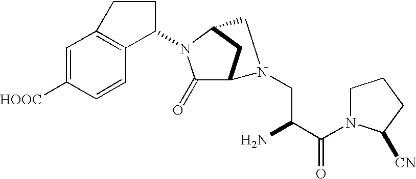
C1=C([HOOC])C=CC2=C1CCC2N1C(=O)C2CC1CN2CC(N)C(N1CCCC1[CN])=O
